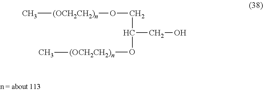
C[(OCH2CH2)n]OCC(CO)O[(OCH2CH2)n]C
